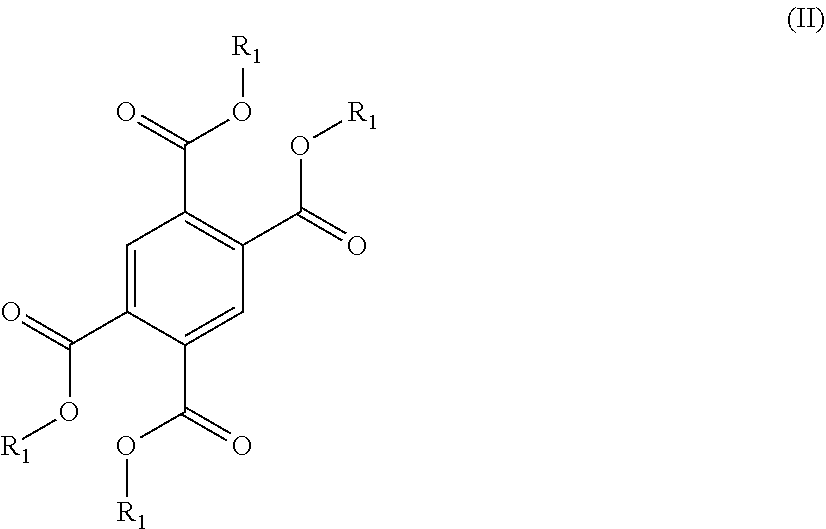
C1=C(C(O[R1])=O)C(C(O[R1])=O)=CC(C(O[R1])=O)=C1C(O[R1])=O
